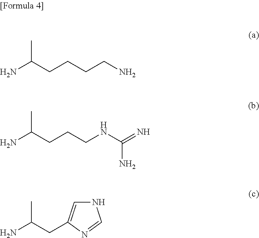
NC(CCCCN)C.NC(CCCNC(=N)N)C.NC(CC1=CNC=N1)C
